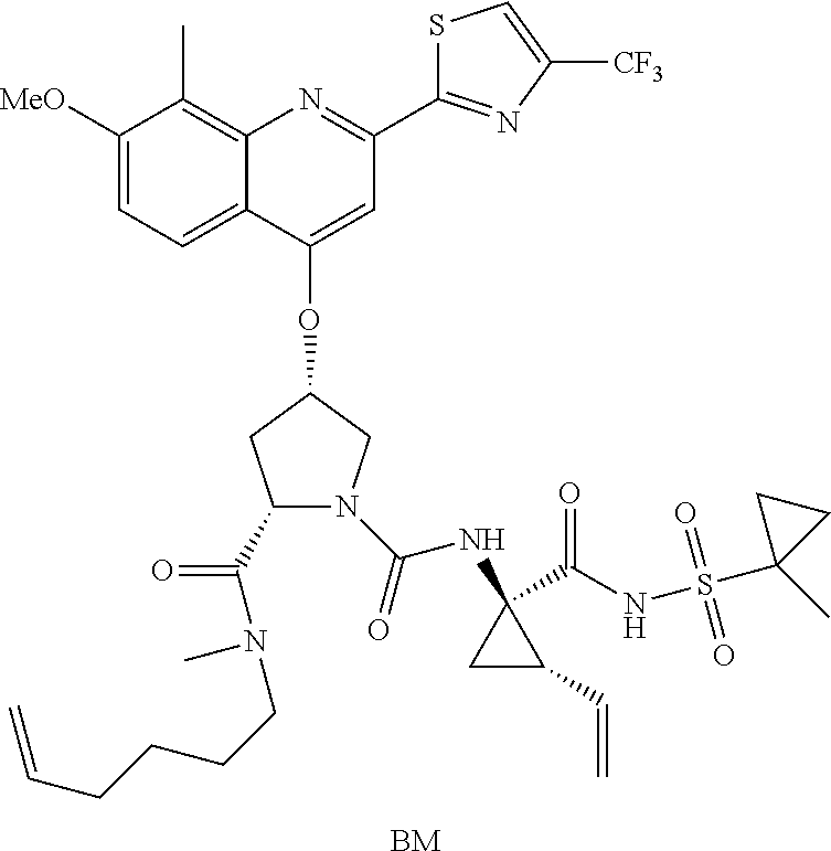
C1([MeO])=CC=C2C(=C1C)N=C(C1=NC([CF3])=CS1)C=C2OC1CN(C(NC2(C(NS(C3(C)CC3)(=O)=O)=O)CC2C=C)=O)C(C(=O)N(CCCCC=C)C)C1.[BM]
